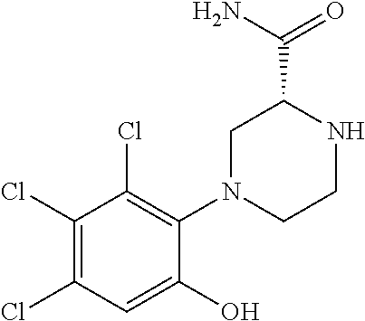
C1(Cl)=C(Cl)C=C(O)C(N2CCNC(C(N)=O)C2)=C1Cl
